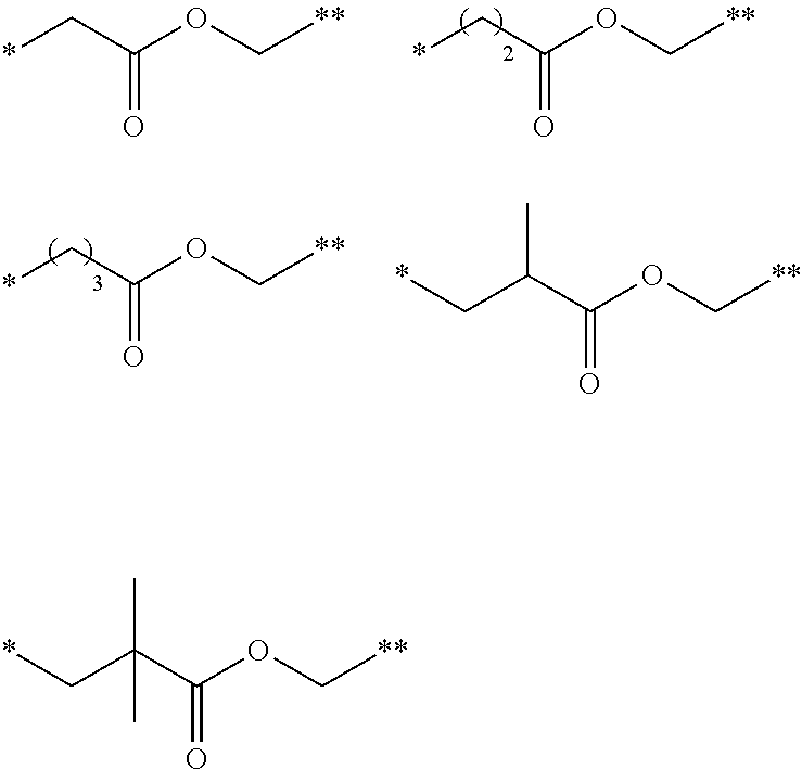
*CC(OC[**])=O.*CC(OC[**])=O.C(C(C(OC[**])=O)(C)C)*.*CC(OC[**])=O.C(C(C(OC[**])=O)C)*
